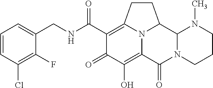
C1(CNC(C2=C3CCC4C5N(C(=O)C(=C(O)C2=O)N34)CCCN5C)=O)=CC=CC(Cl)=C1F
